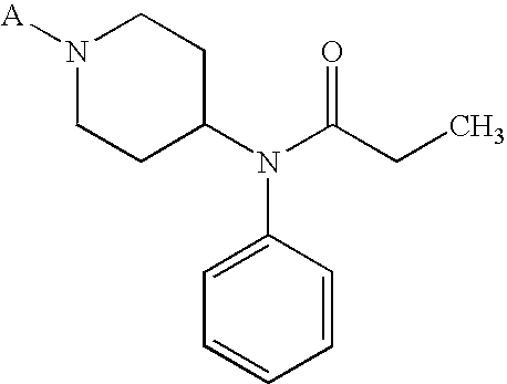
[A]N1CCC(N(C(CC)=O)C2=CC=CC=C2)CC1
